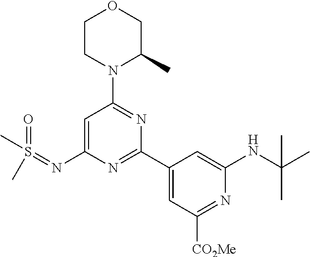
C1=C(N=S(=O)(C)C)N=C(C2=CC([CO2Me])=NC(NC(C)(C)C)=C2)N=C1N1C(C)COCC1
